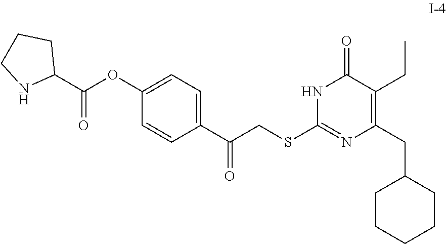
C(C1=C(CC)C(=O)NC(SCC(C2=CC=C(OC(=O)C3CCCN3)C=C2)=O)=N1)C1CCCCC1
